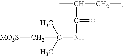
CC(C(=O)NC(C)(C)C[MO3S])CC
